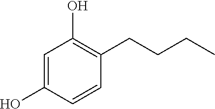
C1=C(O)C=CC(CCCC)=C1O
